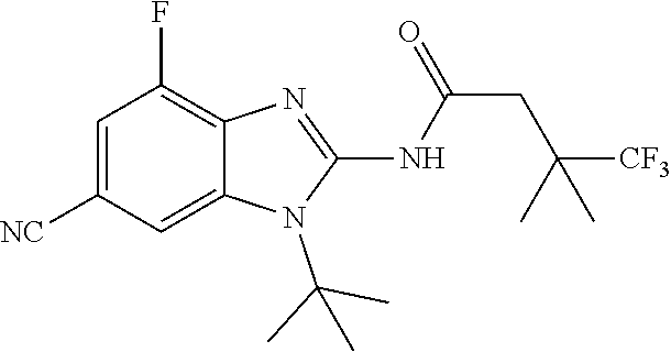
C1=C([NC])C=C2C(=C1F)N=C(NC(=O)CC(C)([CF3])C)N2C(C)(C)C
